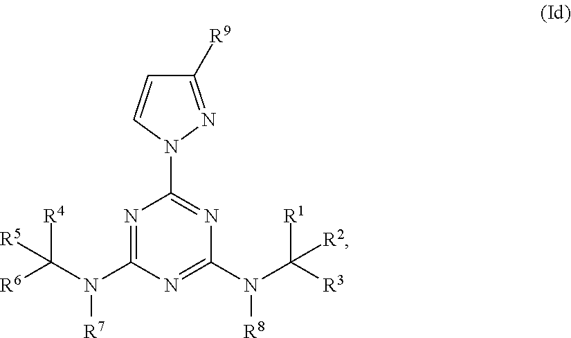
C1(N(C([R3])([R1])[R2])[R8])=NC(N(C([R6])([R4])[R5])[R7])=NC(N2N=C([R9])C=C2)=N1
